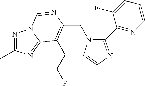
C(N1C(C2=NC=CC=C2F)=NC=C1)C1=C(CCF)C2=NC(C)=NN2C=N1
